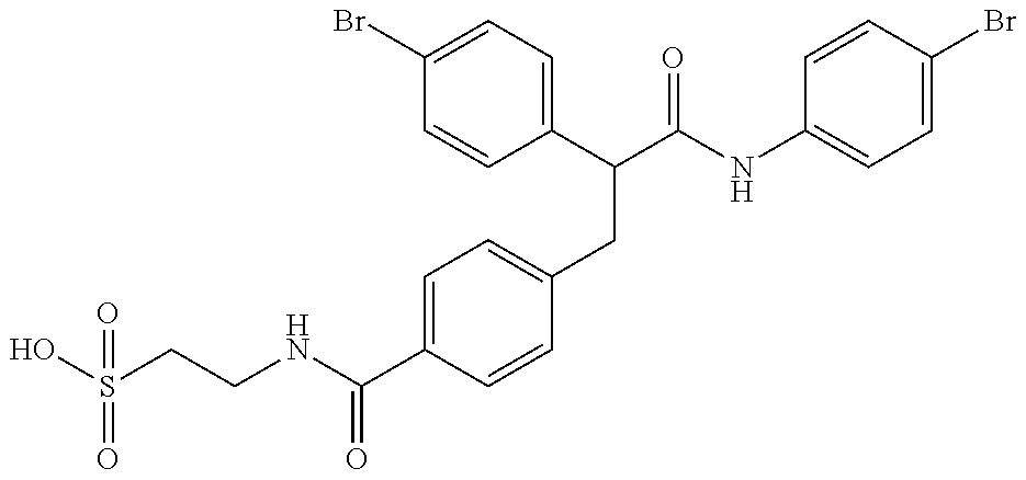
OS(CCNC(C1=CC=C(CC(C(NC2=CC=C(Br)C=C2)=O)C2=CC=C(Br)C=C2)C=C1)=O)(=O)=O
